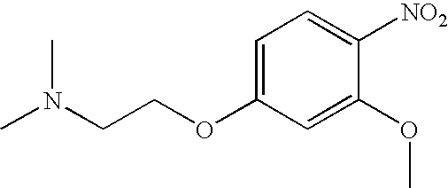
C1=C(OCCN(C)C)C=C(OC)C([NO2])=C1
